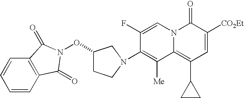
C1(N2CCC(ON3C(=O)C4=C(C=CC=C4)C3=O)C2)=C([Me])C2=C(C3CC3)C=C([CO2Et])C(=O)N2C=C1F
